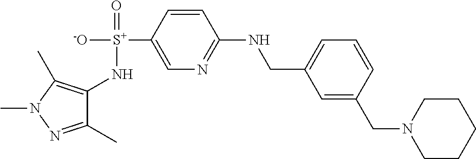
C1(N[S+]([-O])(=O)C2=CN=C(NCC3=CC=CC(CN4CCCCC4)=C3)C=C2)=C(C)N(C)N=C1C
